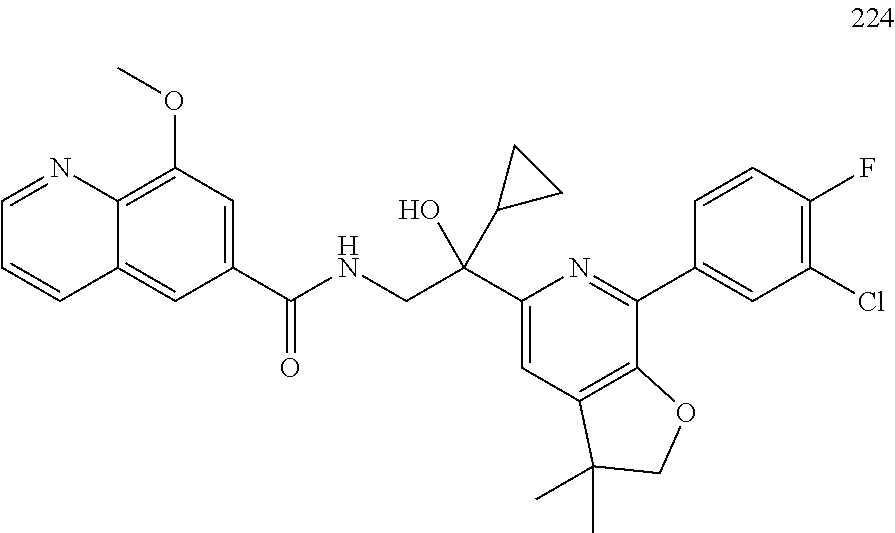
C(=O)(C1=CC(OC)=C2C(=C1)C=CC=N2)NCC(C1=CC2=C(C(C3=CC(Cl)=C(F)C=C3)=N1)OCC2(C)C)(O)C1CC1
